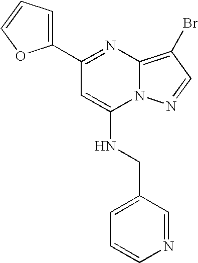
C1(C2=NC3=C(Br)C=NN3C(NCC3=CC=CN=C3)=C2)=CC=CO1
